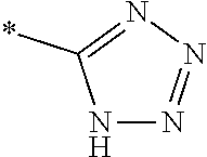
N1N=NN=C1*
